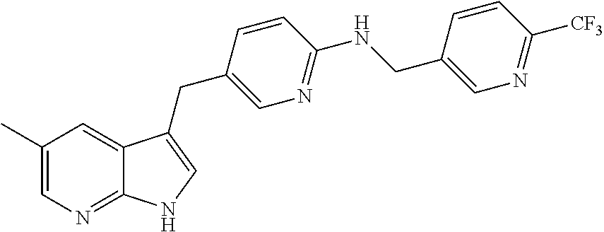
C1(C)=CN=C2C(=C1)C(CC1=CN=C(NCC3=CN=C([CF3])C=C3)C=C1)=CN2
